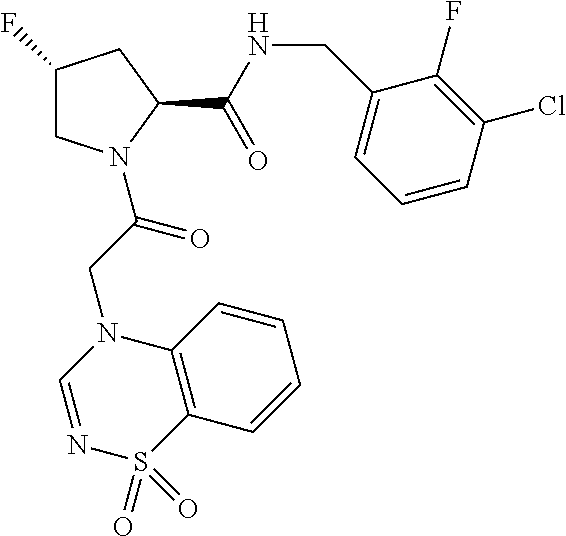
C1C(F)CC(C(NCC2=CC=CC(Cl)=C2F)=O)N1C(CN1C=NS(=O)(=O)C2=C1C=CC=C2)=O
